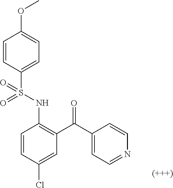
C1=CC(Cl)=CC(C(C2=CC=NC=C2)=O)=C1NS(C1=CC=C(OC)C=C1)(=O)=O
